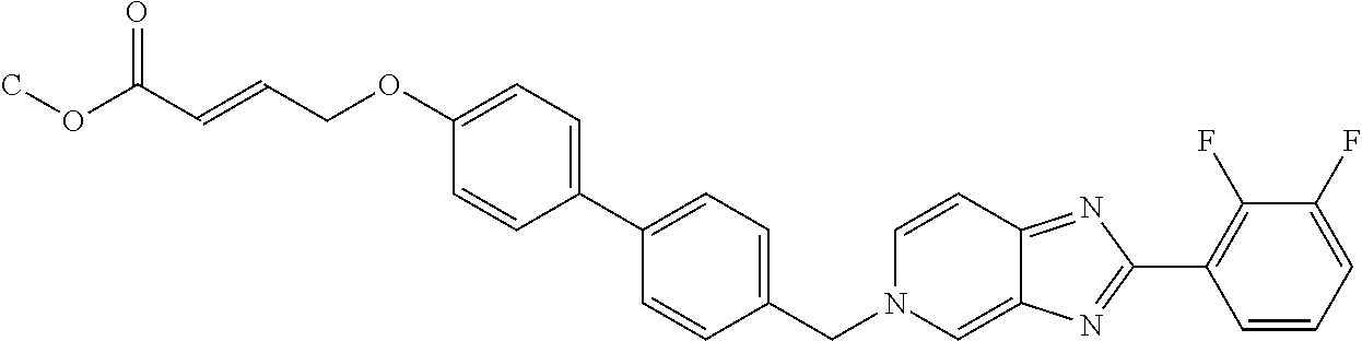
C1(OCC=CC(OC)=O)=CC=C(C2=CC=C(CN3C=C4C(=NC(C5=C(F)C(F)=CC=C5)=N4)C=C3)C=C2)C=C1
